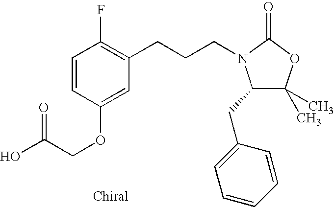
C1(CC2=CC=CC=C2)C(C)(C)OC(=O)N1CCCC1=C(F)C=CC(OCC(O)=O)=C1
